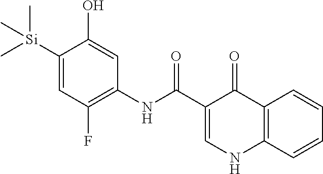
[Si](C1=CC(F)=C(NC(=O)C2=CNC3=C(C2=O)C=CC=C3)C=C1O)(C)(C)C
